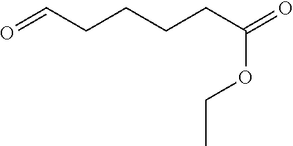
O=CCCCCC(=O)OCC
